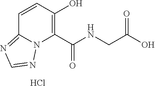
C1=CC(O)=C(C(NCC(O)=O)=O)N2C1=NC=N2.Cl
